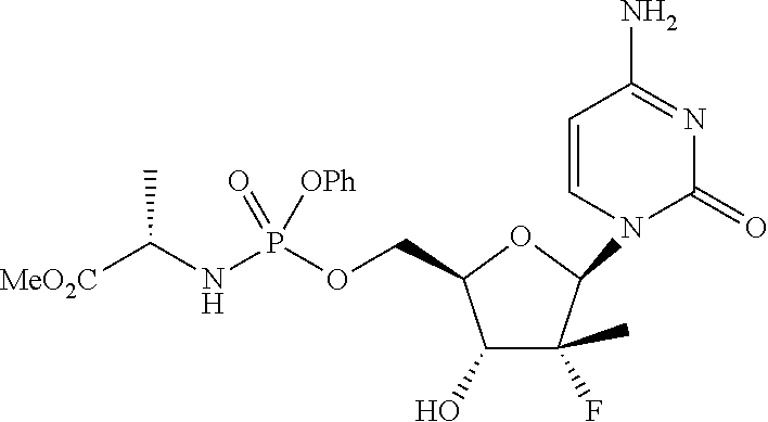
C1(O)C(F)(C)C(N2C(=O)N=C(N)C=C2)OC1COP(NC([MeO2C])C)(=O)[OPh]
